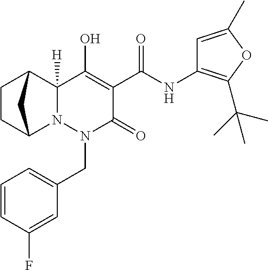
C1CC2N3C([H])(C1C2)C(O)=C(C(NC1=C(C(C)(C)C)OC(C)=C1)=O)C(=O)N3CC1=CC=CC(F)=C1
